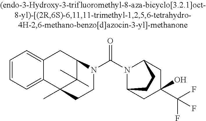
C1=CC=C2C(=C1)CC1C(C)(C)C2(C)CCN1C(N1C2CC(C(F)(F)F)(O)CC1CC2)=O
